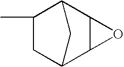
C1C2C3C(C(C1C)C2)O3
